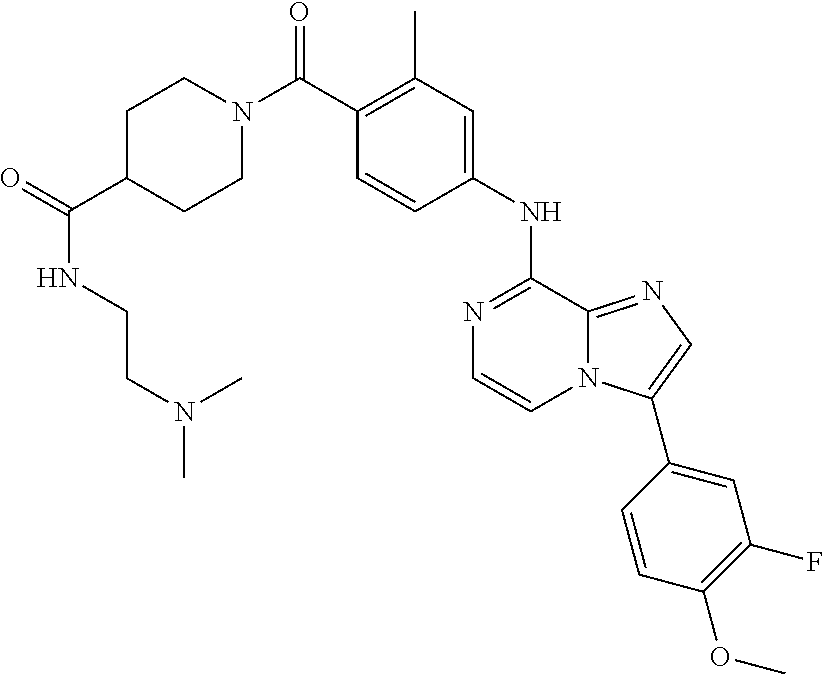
C1(NC2=NC=CN3C2=NC=C3C2=CC(F)=C(OC)C=C2)=CC(C)=C(C(N2CCC(C(=O)NCCN(C)C)CC2)=O)C=C1
